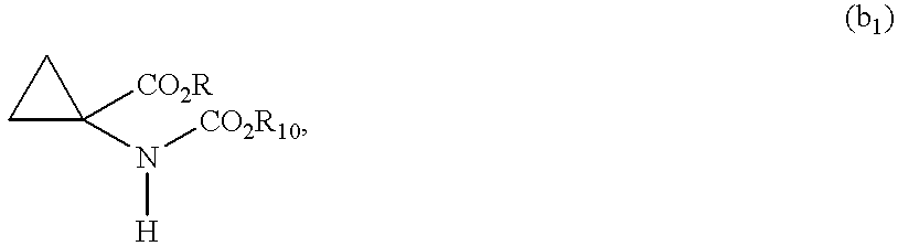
C1CC1([CO2R])N([CO2R10])[H]
